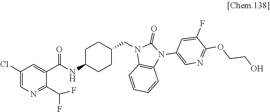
C1(Cl)=CN=C(C(F)F)C(C(NC2CCC(CN3C4=C(N(C5=CN=C(OCCO)C(F)=C5)C3=O)C=CC=C4)CC2)=O)=C1
